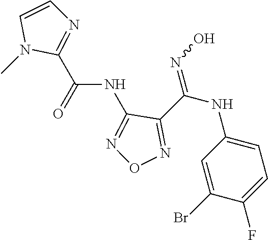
C(NC1=NON=C1C(NC1=CC=C(F)C(Br)=C1)=NO)(=O)C1=NC=CN1C
